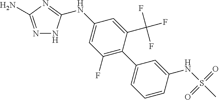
N1=C(N)N=C(NC2=CC(F)=C(C3=CC=CC(NS(C)(=O)=O)=C3)C(C(F)(F)F)=C2)N1
